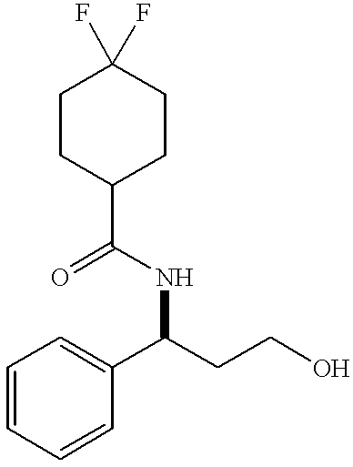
C1CC(C(=O)NC(CCO)C2=CC=CC=C2)CCC1(F)F
